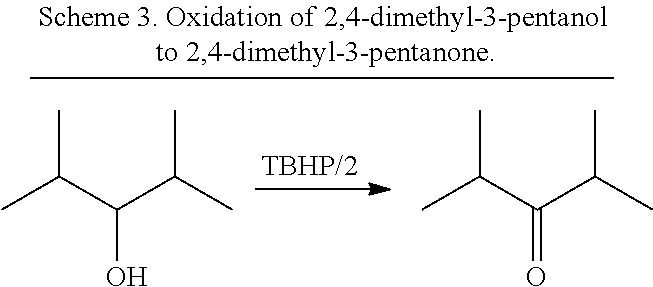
CC(C(C(C)C)O)C.CC(C(C(C)C)=O)C
